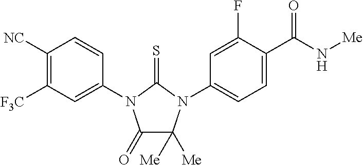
C1([NC])=C([F3C])C=C(N2C(=O)C([Me])([Me])N(C3=CC=C(C(=O)N[Me])C(F)=C3)C2=S)C=C1
